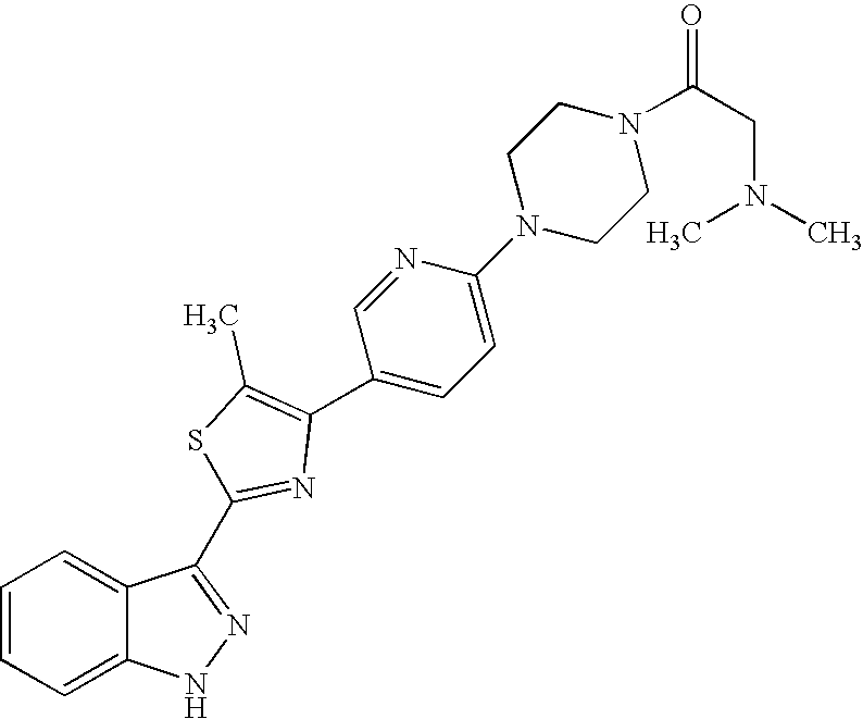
C1=CC=C2C(=C1)NN=C2C1=NC(C2=CC=C(N3CCN(C(CN(C)C)=O)CC3)N=C2)=C(C)S1
